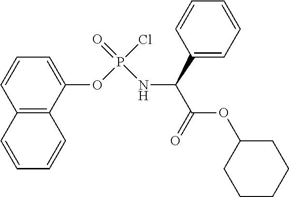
C12=C(C(OP(=O)(Cl)NC(C(=O)OC3CCCCC3)C3=CC=CC=C3)=CC=C1)C=CC=C2
